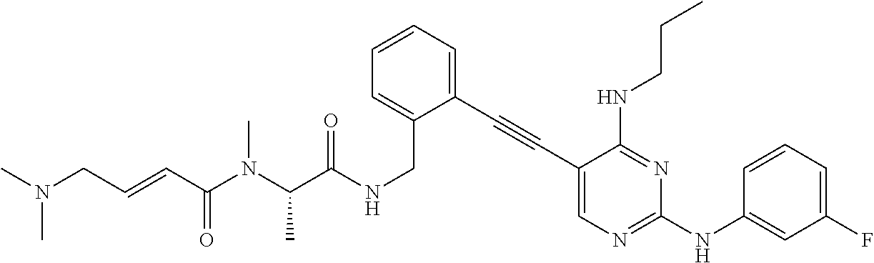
C1(C#CC2=CC=CC=C2CNC(C(N(C(C=CCN(C)C)=O)C)C)=O)=CN=C(NC2=CC(F)=CC=C2)N=C1NCCC
